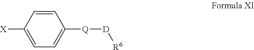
[X]C1=CC=C([Q][D][R6])C=C1
